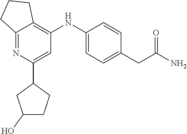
C1(NC2=C3C(=NC(C4CC(O)CC4)=C2)CCC3)=CC=C(CC(=O)N)C=C1
